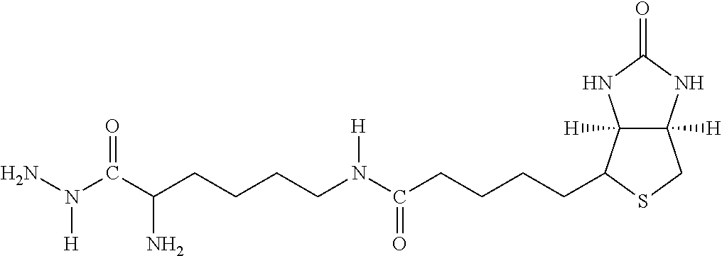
N(C(CCCCC1C2([H])C([H])(CS1)NC(=O)N2)=O)(CCCCC(C(N(N)[H])=O)N)[H]
